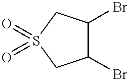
C1(Br)C(Br)CS(=O)(=O)C1
